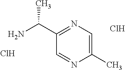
C1(C)=CN=C(C(N)C)C=N1.Cl.Cl
